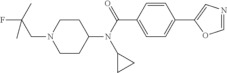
C1=CC(C(N(C2CCN(CC(F)(C)C)CC2)C2CC2)=O)=CC=C1C1=CN=CO1
